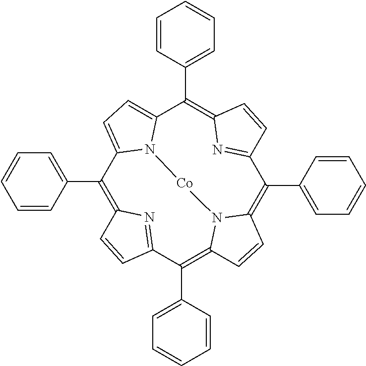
C1(C2=CC=CC=C2)=C2N=C(C(C3=CC=CC=C3)=C3N4C(=C(C5=CC=CC=C5)C5=NC(=C(C6=CC=CC=C6)C6=CC=C1N6[Co]4)C=C5)C=C3)C=C2
